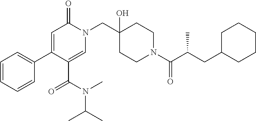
N1(CC2(O)CCN(C(=O)C(C)CC3CCCCC3)CC2)C(=O)C=C(C2=CC=CC=C2)C(C(N(C(C)C)C)=O)=C1
